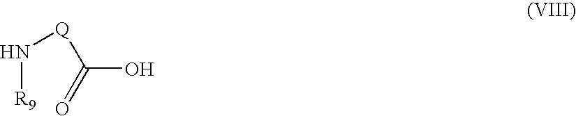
N([R9])[Q]C(O)=O
